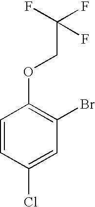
C1=CC(Cl)=CC(Br)=C1OCC(F)(F)F
